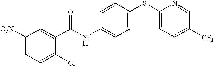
C1([O2N])=CC=C(Cl)C(C(NC2=CC=C(SC3=CC=C([CF3])C=N3)C=C2)=O)=C1
